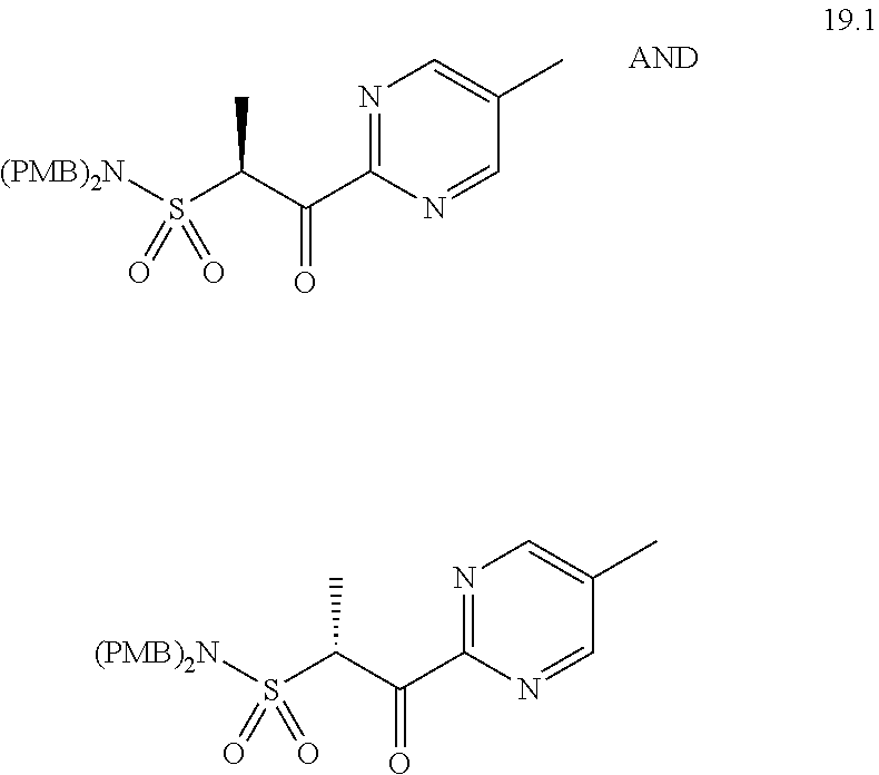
N1=C(C(C(S(=O)(=O)[(PMB)2N])C)=O)N=CC(C)=C1.N1=C(C(C(S(=O)(=O)[(PMB)2N])C)=O)N=CC(C)=C1
